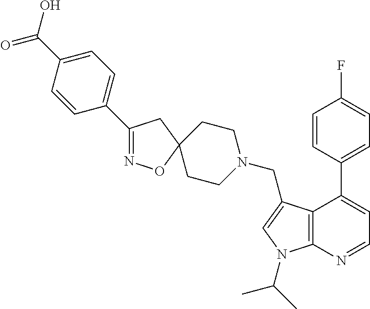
C1(C2=CC=C(C(=O)O)C=C2)=NOC2(C1)CCN(CC1=CN(C(C)C)C3=C1C(C1=CC=C(F)C=C1)=CC=N3)CC2
